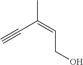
CC(=CCO)C#C
